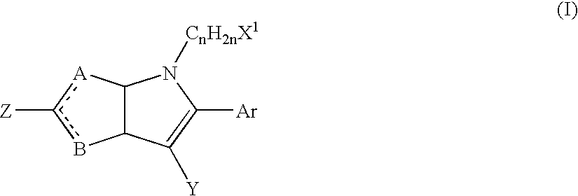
C12C([A]c([Z])b1)N([CnH2nX1])C([Ar])=C2[Y]
